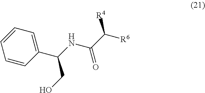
N(C(C([R6])[R4])=O)C(C1=CC=CC=C1)CO
